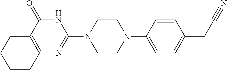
C12=C(C(=O)NC(N3CCN(C4=CC=C(CC#N)C=C4)CC3)=N1)CCCC2
